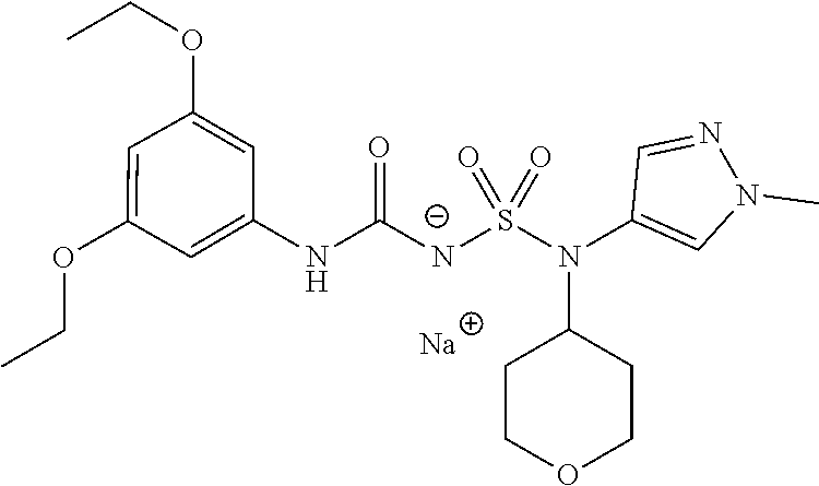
O=C([N-]S(N(C1CCOCC1)C1=CN(C)N=C1)(=O)=O)NC1=CC(OCC)=CC(OCC)=C1.[Na]
